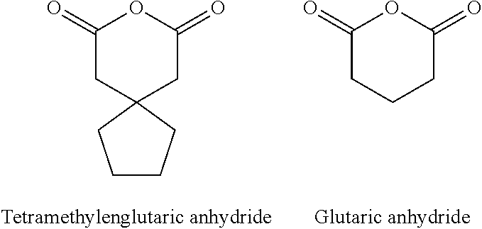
C1(=O)CC2(CC(=O)O1)CCCC2.C1(=O)CCCC(=O)O1
